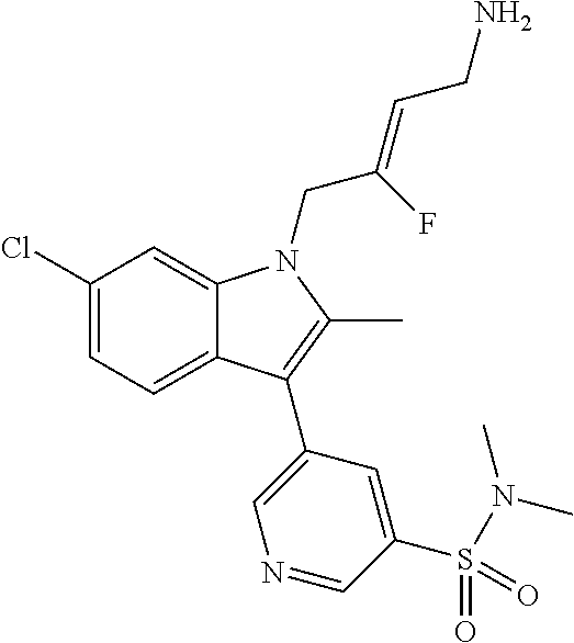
C1(Cl)=CC=C2C(=C1)N(CC(=CCN)F)C(C)=C2C1=CN=CC(S(=O)(=O)N(C)C)=C1
